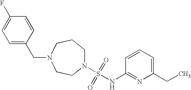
N1(S(=O)(=O)NC2=NC(CC)=CC=C2)CCCN(CC2=CC=C(F)C=C2)CC1
